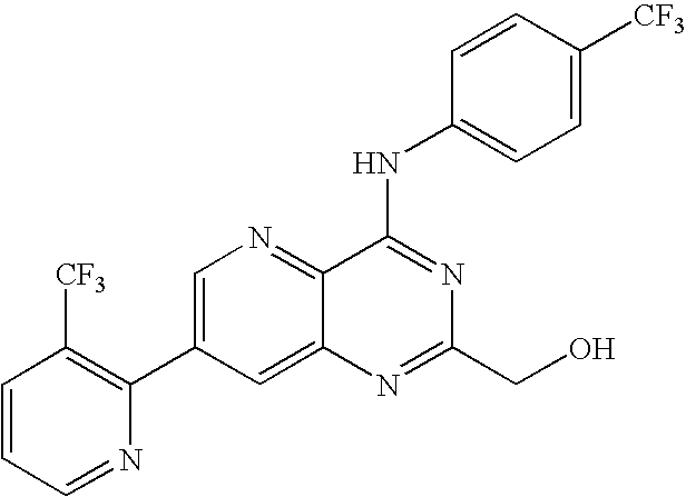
C1=CC=NC(C2=CN=C3C(=C2)N=C(CO)N=C3NC2=CC=C([CF3])C=C2)=C1[CF3]
